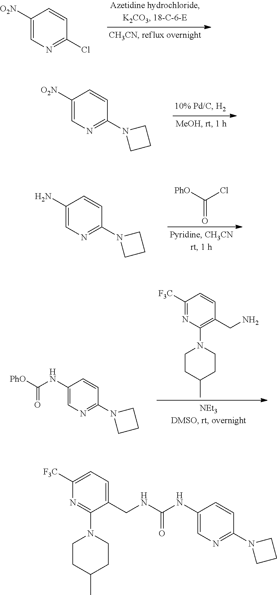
C1([O2N])=CN=C(Cl)C=C1.C1([O2N])=CN=C(N2CCC2)C=C1.C1(N)=CN=C(N2CCC2)C=C1.[PhO]C(Cl)=O.C1(NC([PhO])=O)=CN=C(N2CCC2)C=C1.CC1CCN(C2=C(CN)C=CC([F3C])=N2)CC1.C1(NC(=O)NCC2=CC=C([F3C])N=C2N2CCC(C)CC2)=CN=C(N2CCC2)C=C1
